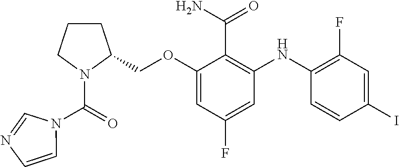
C1(OCC2CCCN2C(=O)N2C=CN=C2)=CC(F)=CC(NC2=C(F)C=C(I)C=C2)=C1C(N)=O
